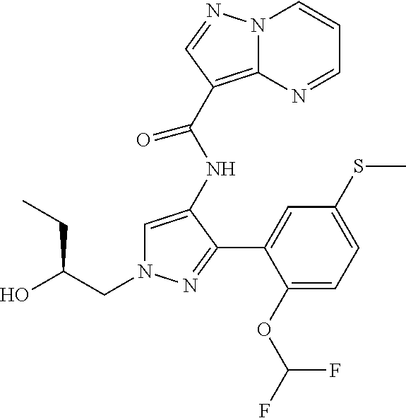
C(N1C=C(NC(C2=C3N(C=CC=N3)N=C2)=O)C(C2=CC(SC)=CC=C2OC(F)F)=N1)C(O)CC
